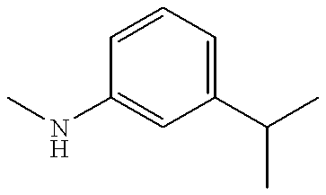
C1(C(C)C)=CC=CC(NC)=C1
